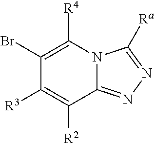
C1(Br)=C([R4])N2C(=NN=C2[Ra])C([R2])=C1[R3]
